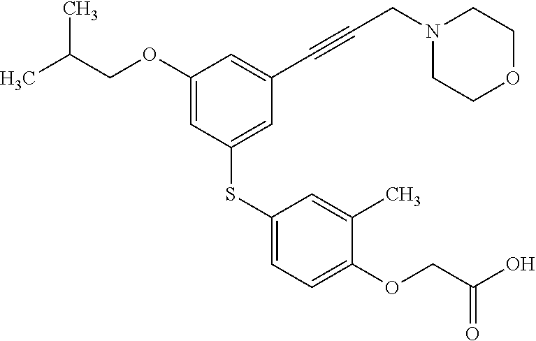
N1(CC#CC2=CC(OCC(C)C)=CC(SC3=CC=C(OCC(=O)O)C(C)=C3)=C2)CCOCC1
